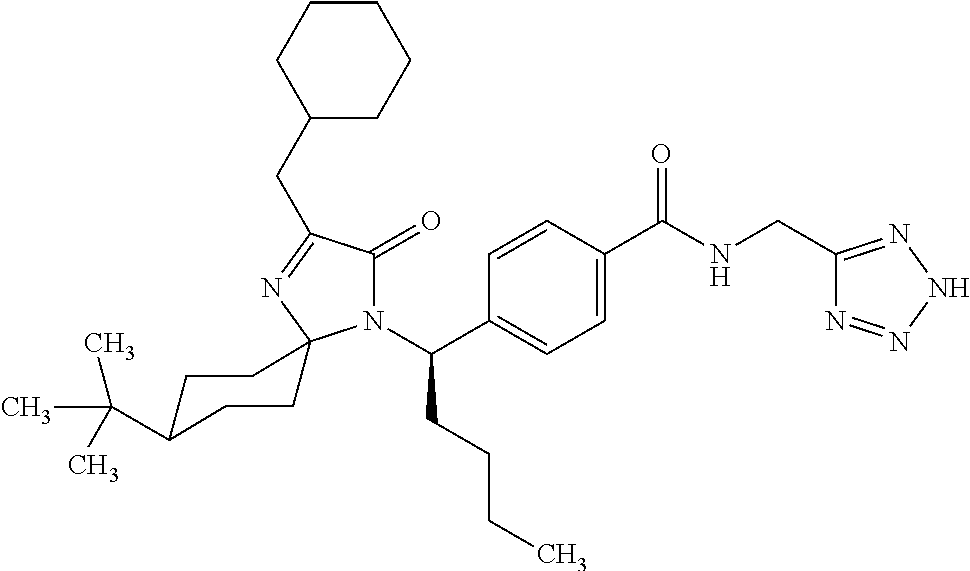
C1C(C(C)(C)C)CCC2(C1)N(C(C1=CC=C(C(NCC3=NNN=N3)=O)C=C1)CCCC)C(=O)C(CC1CCCCC1)=N2
